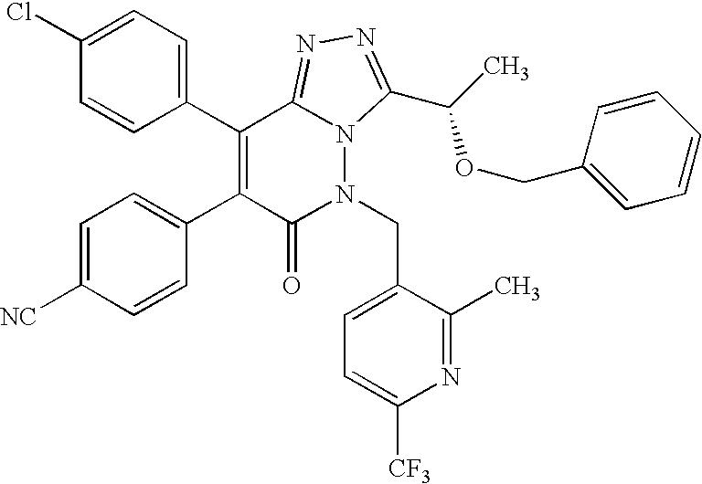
C1=C(Cl)C=CC(C2=C(C3=CC=C([NC])C=C3)C(=O)N(CC3=CC=C([CF3])N=C3C)N3C2=NN=C3C(C)OCC2=CC=CC=C2)=C1
